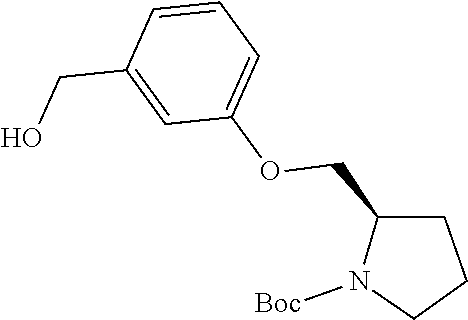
OCC1=CC(OCC2N([Boc])CCC2)=CC=C1
